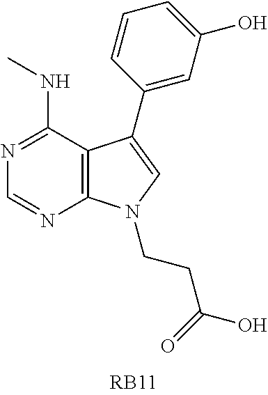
C12=C(C(NC)=NC=N1)C(C1=CC(O)=CC=C1)=CN2CCC(O)=O
